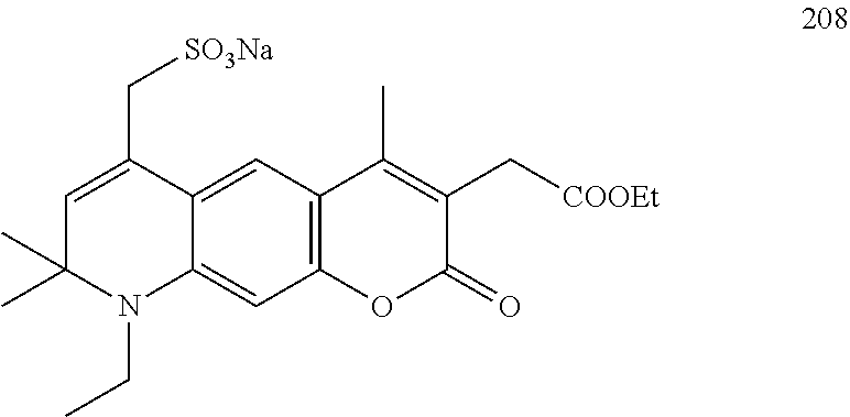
C12=C(C=C3C(=C1)N(CC)C(C)(C)C=C3C[SO3Na])C(C)=C(C[COOEt])C(=O)O2
